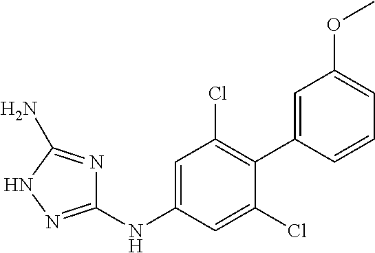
C1(NC2=CC(Cl)=C(C3=CC(OC)=CC=C3)C(Cl)=C2)=NNC(N)=N1
